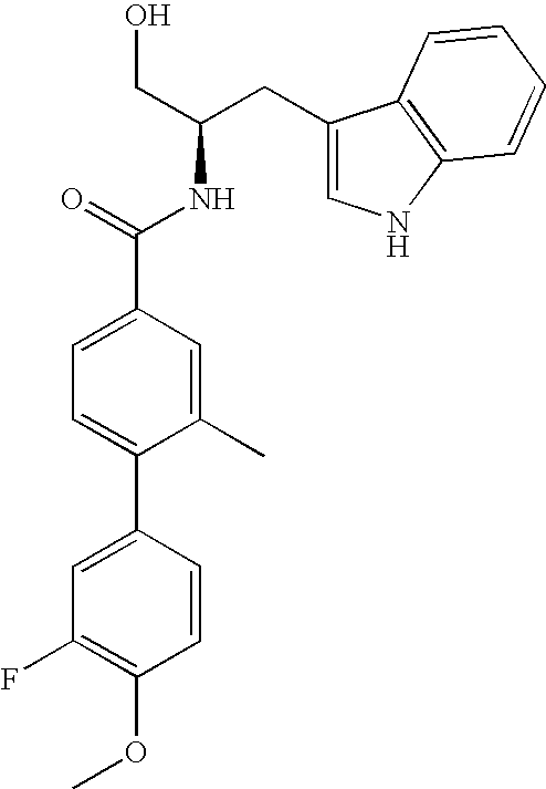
C1=C(C2=CC(F)=C(OC)C=C2)C(C)=CC(C(=O)NC(CO)CC2=CNC3=C2C=CC=C3)=C1
